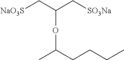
[NaO3S]CC(C[SO3Na])OC(C)CCCC
